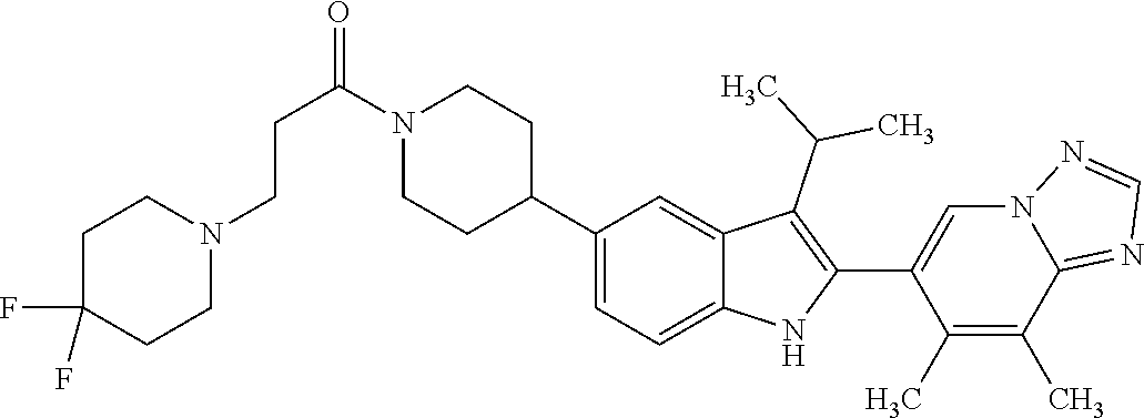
N1(C(CCN2CCC(F)(F)CC2)=O)CCC(C2=CC=C3C(=C2)C(C(C)C)=C(C2=CN4C(=NC=N4)C(C)=C2C)N3)CC1
